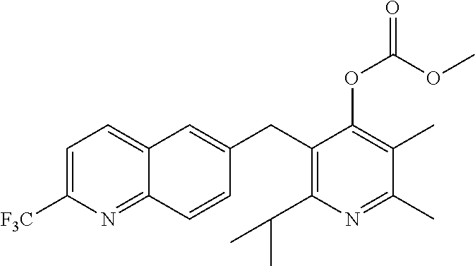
C1(CC2=C(C(C)C)N=C(C)C(C)=C2OC(OC)=O)=CC2=CC=C([F3C])N=C2C=C1
